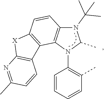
C1=CC=CC(C)=C1N1C(C)N(C(C)(C)C)C2=C1C1=C(C=C2)[X]C2=C1C=CC(C)=N2
